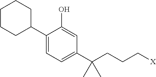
C1(C2CCCCC2)=CC=C(C(CCC[X])(C)C)C=C1O
